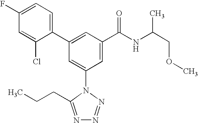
C1(C2=CC(C(NC(COC)C)=O)=CC(N3C(CCC)=NN=N3)=C2)=CC=C(F)C=C1Cl
